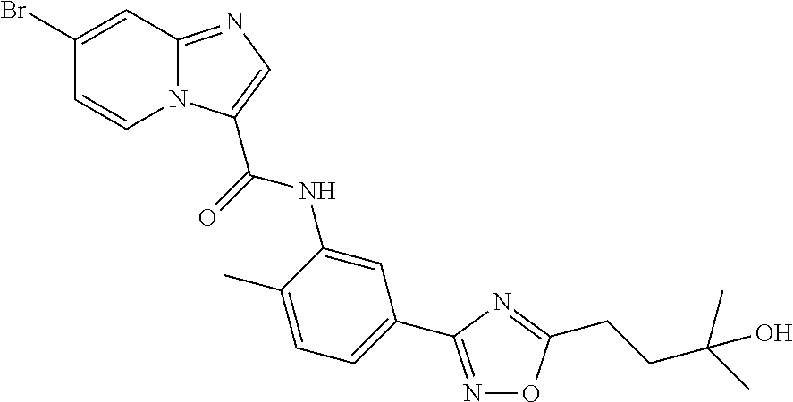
C1=CN2C(=NC=C2C(=O)NC2=CC(C3=NOC(CCC(C)(C)O)=N3)=CC=C2C)C=C1Br
